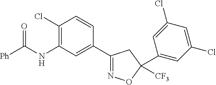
N(C1=C(Cl)C=CC(C2=NOC([CF3])(C3=CC(Cl)=CC(Cl)=C3)C2)=C1)C([Ph])=O
